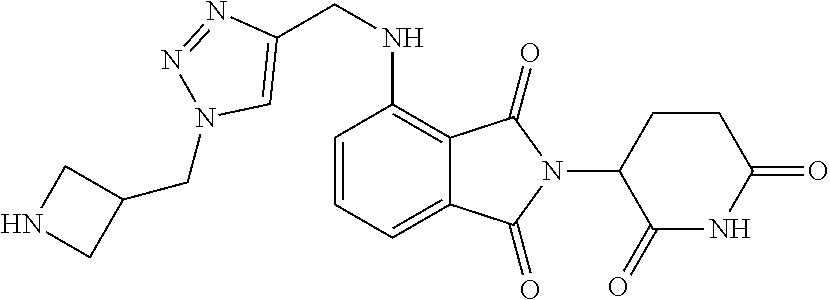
C12=CC=CC(NCC3=CN(CC4CNC4)N=N3)=C1C(=O)N(C1C(=O)NC(=O)CC1)C2=O
